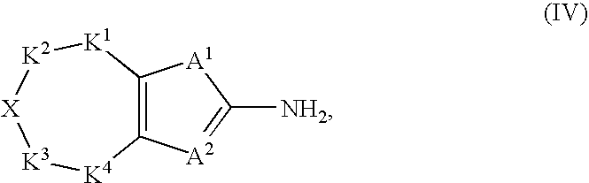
C12=C([K1][K2][X][K3][K4]1)[A1]C([NH2])=[A2]2
